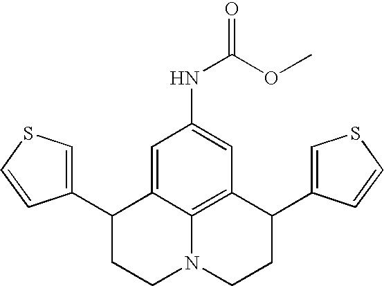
C1(C2CCN3C4=C(C(C5=CSC=C5)CC3)C=C(NC(=O)OC)C=C24)=CSC=C1
